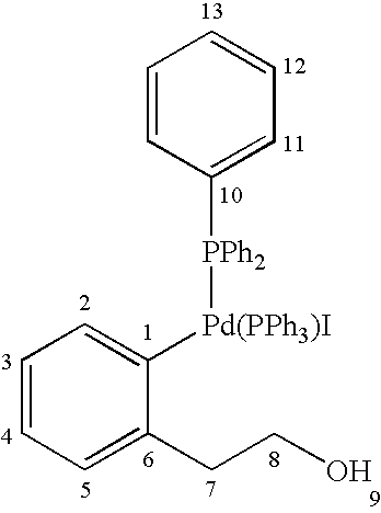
C1=CC([PPh2][Pd(PPh3)I]C2=CC=CC=C2CCO)=CC=C1
